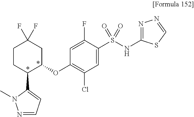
C1(OC2=C(Cl)C=C(S(NC3=NN=CS3)(=O)=O)C(F)=C2)CC(F)(F)CCC1C1=CC=NN1C
